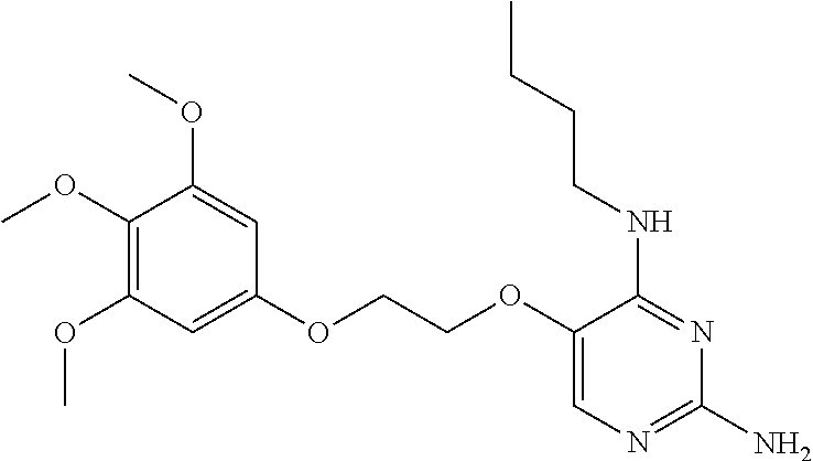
C1(OCCOC2=CC(OC)=C(OC)C(OC)=C2)=CN=C(N)N=C1NCCCC
